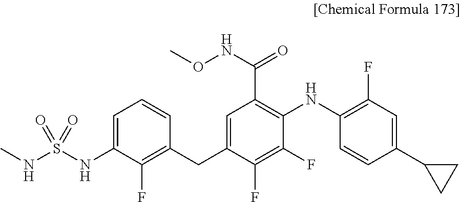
C1(NC2=C(C(NOC)=O)C=C(CC3=C(F)C(NS(NC)(=O)=O)=CC=C3)C(F)=C2F)=C(F)C=C(C2CC2)C=C1
